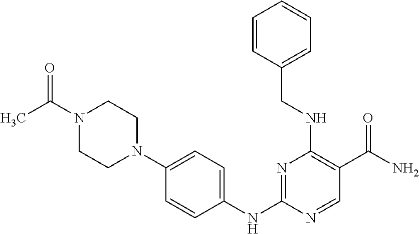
N1(C(C)=O)CCN(C2=CC=C(NC3=NC(NCC4=CC=CC=C4)=C(C(=O)N)C=N3)C=C2)CC1
